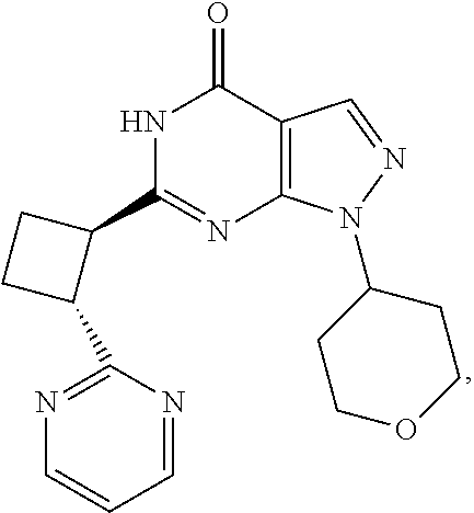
N1C(C2CCC2C2=NC=CC=N2)=NC2=C(C1=O)C=NN2C1CCOCC1
